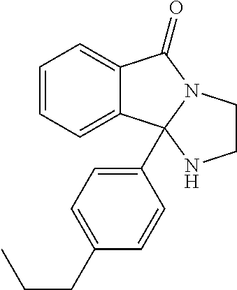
C12=CC=CC=C1C1(C3=CC=C(CCC)C=C3)N(C2=O)CCN1
